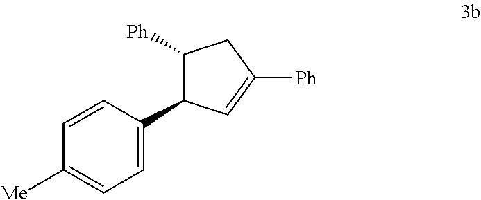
C1([Ph])C(C2=CC=C([Me])C=C2)C=C([Ph])C1
